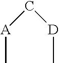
[A](C[D]C)C
